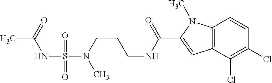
C12=C(C(Cl)=C(Cl)C=C1)C=C(C(NCCCN(C)S(NC(C)=O)(=O)=O)=O)N2C
